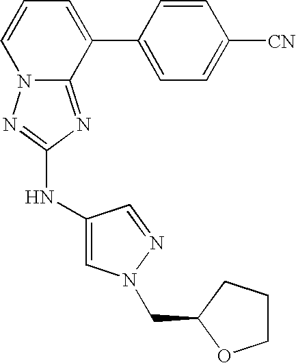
C1=CC=C(C2=CC=C([CN])C=C2)C2=NC(NC3=CN(CC4OCCC4)N=C3)=NN12
